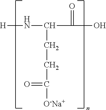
[H]NC(CCC([O-Na+])=O)C(O)=O
